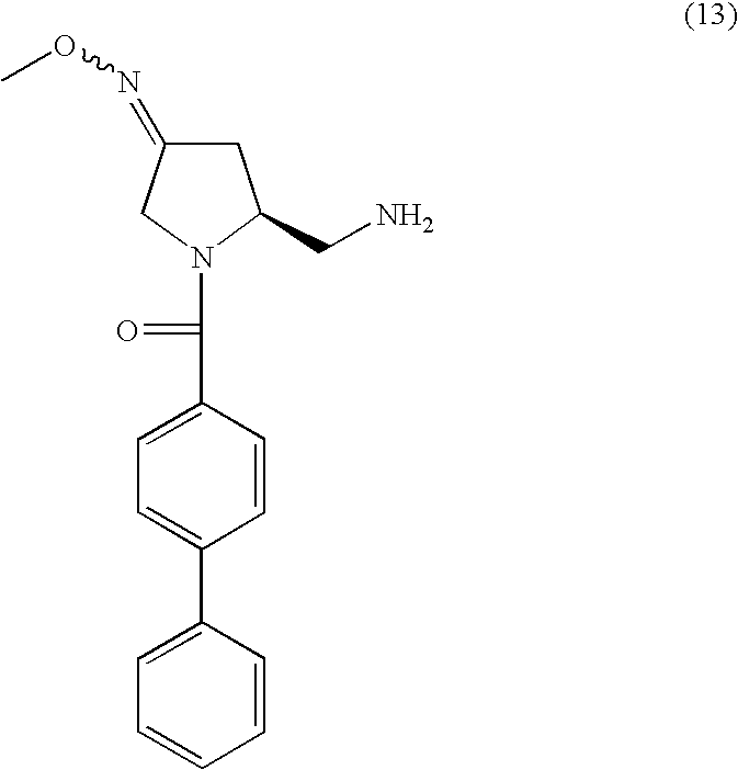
C(C1=CC=C(C2=CC=CC=C2)C=C1)(N1CC(=NOC)CC1CN)=O
